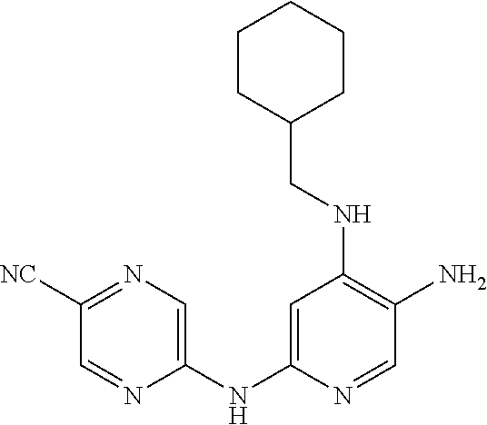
C1=NC(NC2=CC(NCC3CCCCC3)=C(N)C=N2)=CN=C1[NC]
